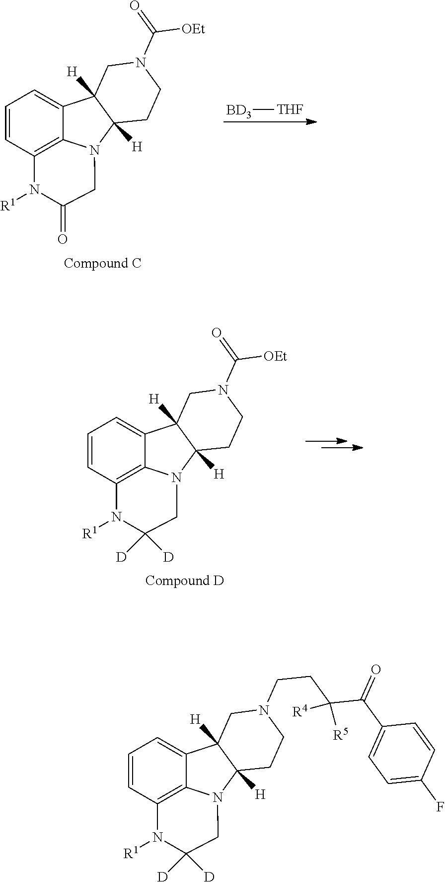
C1=CC2=C3C(=C1)C1([H])C([H])(CCN(C([OEt])=O)C1)N3CC(=O)N2[R1].[BD3][THF].C1=CC2=C3C(=C1)C1([H])C([H])(CCN(C([OEt])=O)C1)N3CC([D])([D])N2[R1].C1=CC2=C3C(=C1)C1([H])C([H])(CCN(CCC([R5])(C(=O)C4=CC=C(F)C=C4)[R4])C1)N3CC([D])([D])N2[R1]
